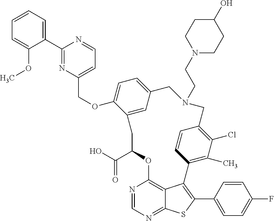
C1(C2=NC(COC3=CC=C4C=C3CC(C(O)=O)OC3=C5C(=NC=N3)SC(C3=CC=C(F)C=C3)=C5C3=C(C)C(Cl)=C(C=C3)CN(CCN3CCC(O)CC3)C4)=CC=N2)=CC=CC=C1OC
